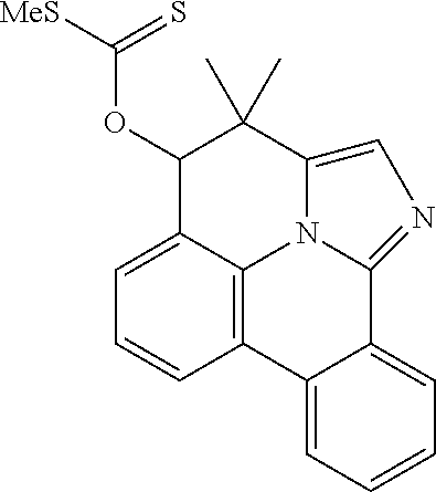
C12=C3C=CC=C1C(OC([MeS])=S)C(C)(C)C1=CN=C(N21)C1=CC=CC=C31
